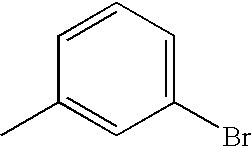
C1(C)=CC(Br)=CC=C1
